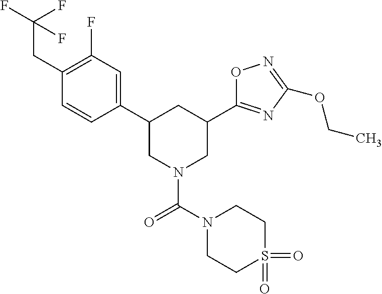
C1(C2CN(C(N3CCS(=O)(=O)CC3)=O)CC(C3=NC(OCC)=NO3)C2)=CC(F)=C(CC(F)(F)F)C=C1
